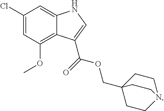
C12=C(OC)C=C(Cl)C=C1NC=C2C(OCC12CCN(CC1)CC2)=O
